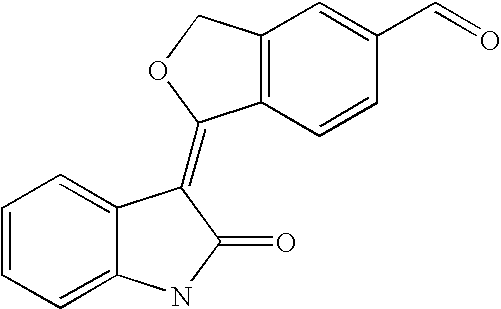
C1=CC=C2C(=C1)C(=C1C3=C(CO1)C=C(C=O)C=C3)C(=O)N2
